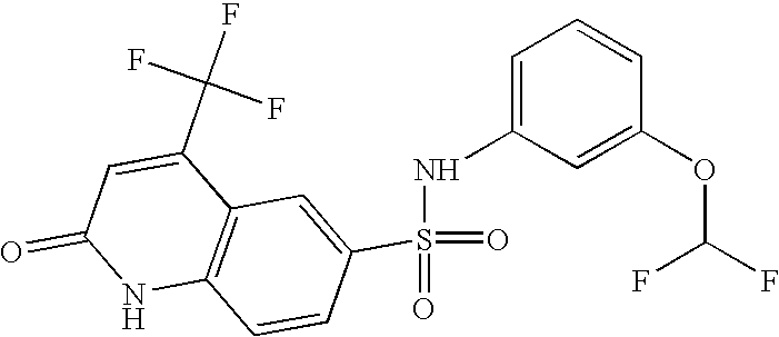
C12=C(C=C(S(=O)(NC3=CC=CC(OC(F)F)=C3)=O)C=C1)C(C(F)(F)F)=CC(=O)N2
